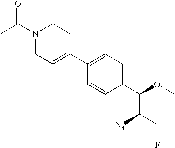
C1(C2=CCN(C(C)=O)CC2)=CC=C(C(OC)C(CF)[N3])C=C1
